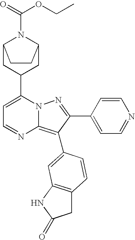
C1(C2CC3N(C(OCC)=O)C(C2)CC3)=CC=NC2=C(C3=CC4=C(CC(=O)N4)C=C3)C(C3=CC=NC=C3)=NN12
